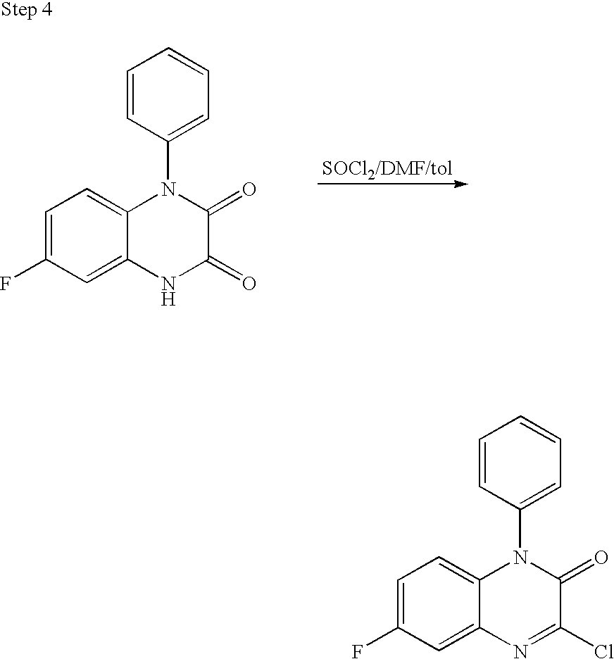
[SOCl2/DMF/tol].C1=C(F)C=C2C(=C1)N(C1=CC=CC=C1)C(=O)C(=O)N2.C1=C(F)C=C2C(=C1)N(C1=CC=CC=C1)C(=O)C(Cl)=N2
